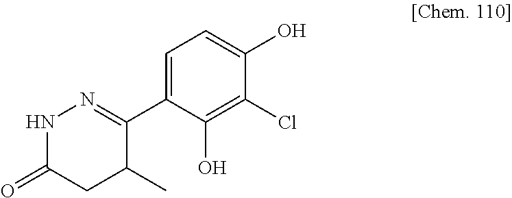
C1=C(C2=NNC(=O)CC2C)C(O)=C(Cl)C(O)=C1
